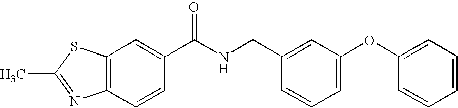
C12=C(C=C(C(NCC3=CC(OC4=CC=CC=C4)=CC=C3)=O)C=C1)SC(C)=N2
